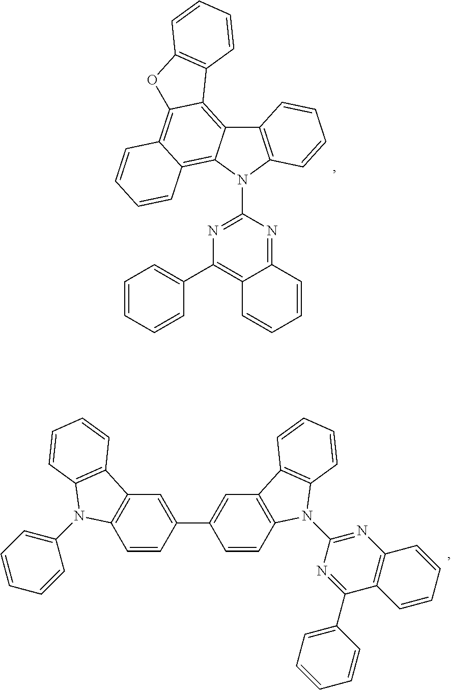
C12=C(N(C3=NC(C4=CC=CC=C4)=C4C(=N3)C=CC=C4)C3=C4C(=C5C(=C13)C1=C(O5)C=CC=C1)C=CC=C4)C=CC=C2.C1=CC2=C(C=C1C1=CC3=C(C=C1)N(C1=CC=CC=C1)C1=C3C=CC=C1)C1=C(N2C2=NC3=C(C=CC=C3)C(C3=CC=CC=C3)=N2)C=CC=C1
